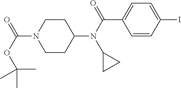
C(N1CCC(N(C2CC2)C(=O)C2=CC=C(I)C=C2)CC1)(OC(C)(C)C)=O
